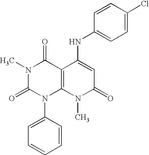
N1(C)C(=O)N(C2=CC=CC=C2)C2=C(C1=O)C(NC1=CC=C(Cl)C=C1)=CC(=O)N2C
